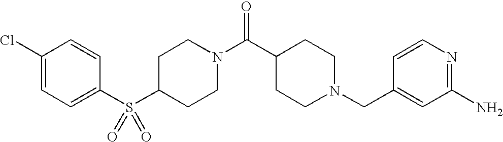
C1(S(C2=CC=C(Cl)C=C2)(=O)=O)CCN(C(C2CCN(CC3=CC(N)=NC=C3)CC2)=O)CC1
